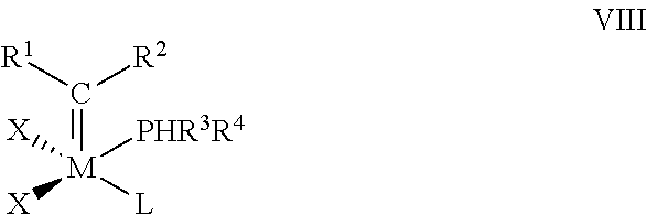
C(=[M]([L])([X])([PHR3R4])[X])([R1])[R2]
